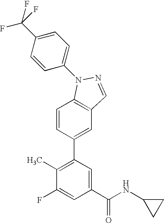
C1=CC(C2=C(C)C(F)=CC(C(NC3CC3)=O)=C2)=CC2=C1N(C1=CC=C(C(F)(F)F)C=C1)N=C2
